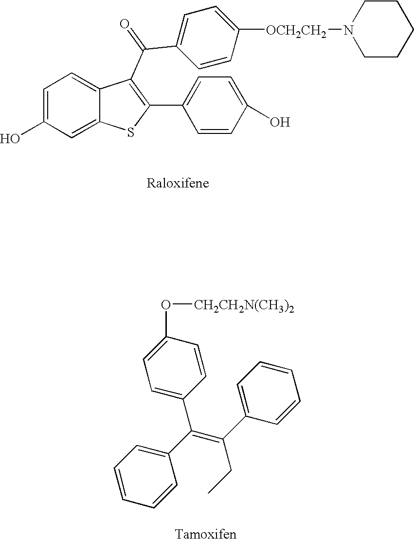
C1=C(O)C=C2C(=C1)C(C(C1=CC=C([OCH2CH2]N3CCCCC3)C=C1)=O)=C(C1=CC=C(O)C=C1)S2.C1=CC=C(C(=C(CC)C2=CC=CC=C2)C2=CC=C(O[CH2CH2N(CH3)2])C=C2)C=C1
